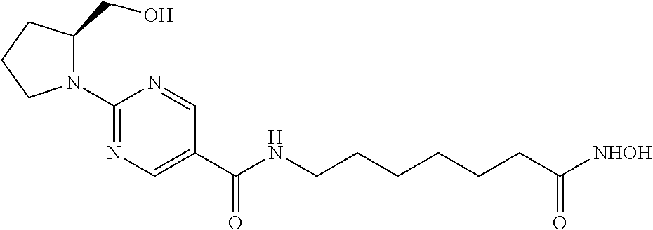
C1(N2C(CO)CCC2)=NC=C(C(=O)NCCCCCCC([NHOH])=O)C=N1
